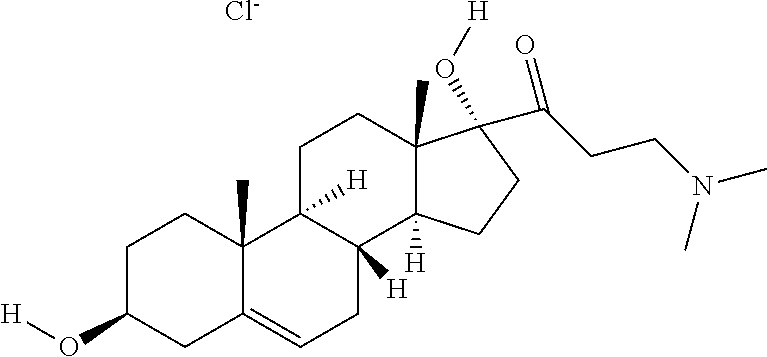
[H]OC1CC2=CCC3([H])C([H])(C2(C)CC1)CCC1(C)C3([H])CCC1(C(CCN(C)C)=O)O[H].[Cl-]
